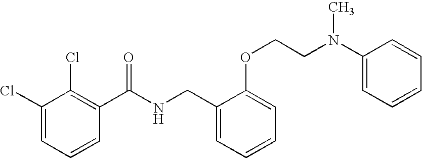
C1(Cl)=CC=CC(C(NCC2=CC=CC=C2OCCN(C2=CC=CC=C2)C)=O)=C1Cl
